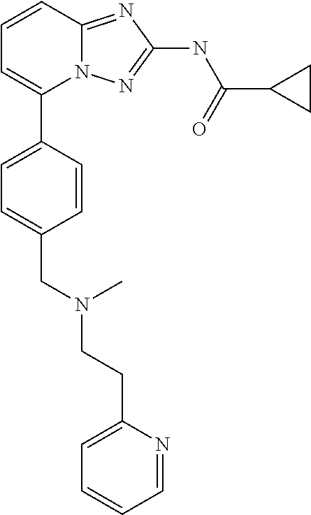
C1=CC2=NC(NC(C3CC3)=O)=NN2C(C2=CC=C(CN(C)CCC3=CC=CC=N3)C=C2)=C1
